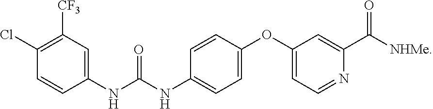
ClC1=C([CF3])C=C(NC(NC2=CC=C(OC3=CC=NC(C([NHMe])=O)=C3)C=C2)=O)C=C1
